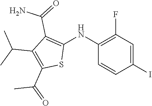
C1(NC2=C(C(=O)N)C(C(C)C)=C(C(=O)C)S2)=C(F)C=C(I)C=C1
